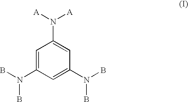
C1=C(N(B)B)C=C(N(B)B)C=C1N([A])[A]
